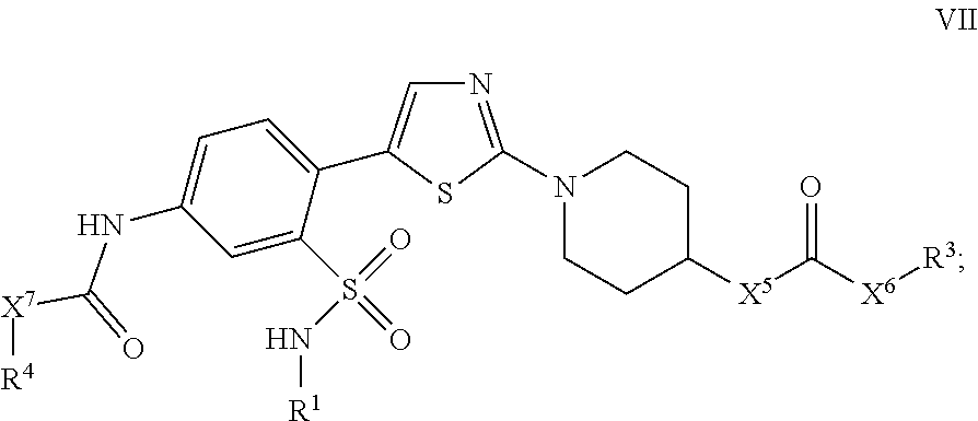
N1=C(N2CCC([X5]C([X6][R3])=O)CC2)SC(C2=CC=C(NC([X7][R4])=O)C=C2S(=O)(=O)N[R1])=C1
